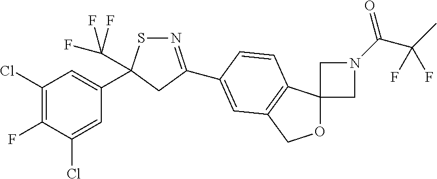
N1=C(C2=CC3=C(C4(OC3)CN(C(C(C)(F)F)=O)C4)C=C2)CC(C2=CC(Cl)=C(F)C(Cl)=C2)(C(F)(F)F)S1
